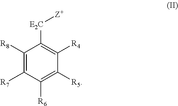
C1([R8])=C([R7])C([R6])=C([R5])C([R4])=C1[E2C][Z+]
